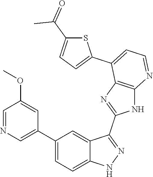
C1(C2=CC=C3C(=C2)C(C2=NC4=C(N2)N=CC=C4C2=CC=C(C(=O)C)S2)=NN3)=CN=CC(OC)=C1
